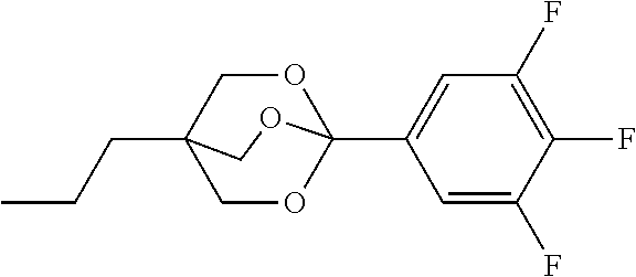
C(C12COC(C3=CC(F)=C(F)C(F)=C3)(OC1)OC2)CC
